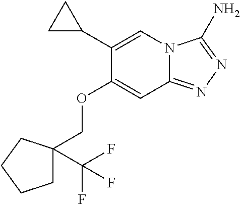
O(CC1(C(F)(F)F)CCCC1)C1=CC2=NN=C(N)N2C=C1C1CC1
